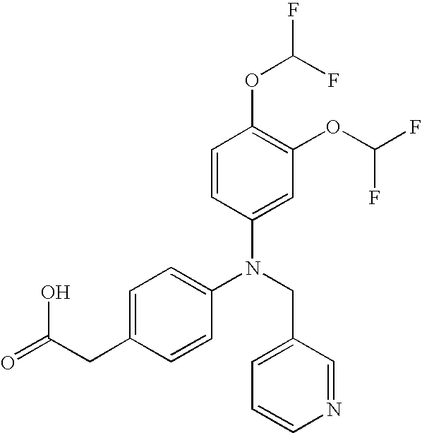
N(CC1=CC=CN=C1)(C1=CC=C(CC(O)=O)C=C1)C1=CC(OC(F)F)=C(OC(F)F)C=C1
